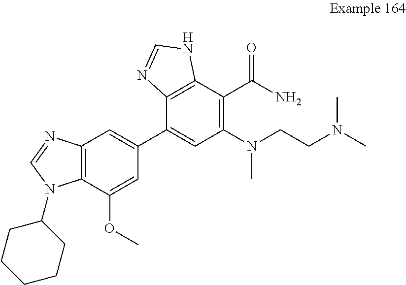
C12=C(C(OC)=CC(C3=CC(N(CCN(C)C)C)=C(C(N)=O)C4=C3N=CN4)=C1)N(C1CCCCC1)C=N2
